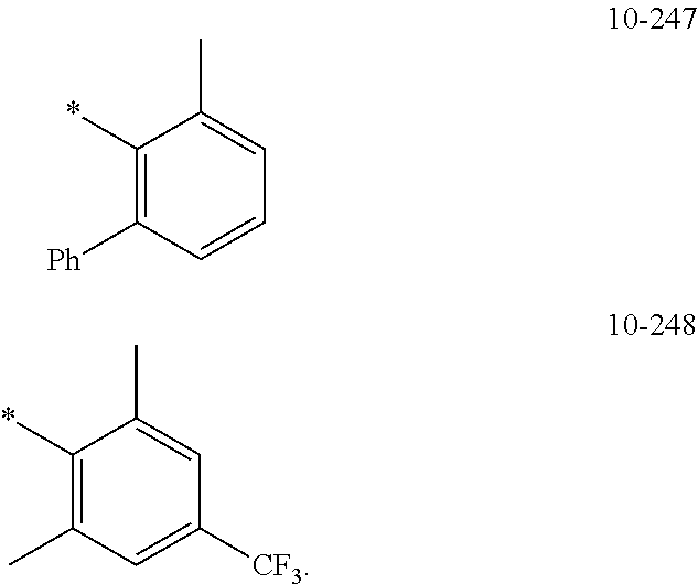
C1(*)=C([Ph])C=CC=C1C.C1(*)=C(C)C=C([CF3])C=C1C
